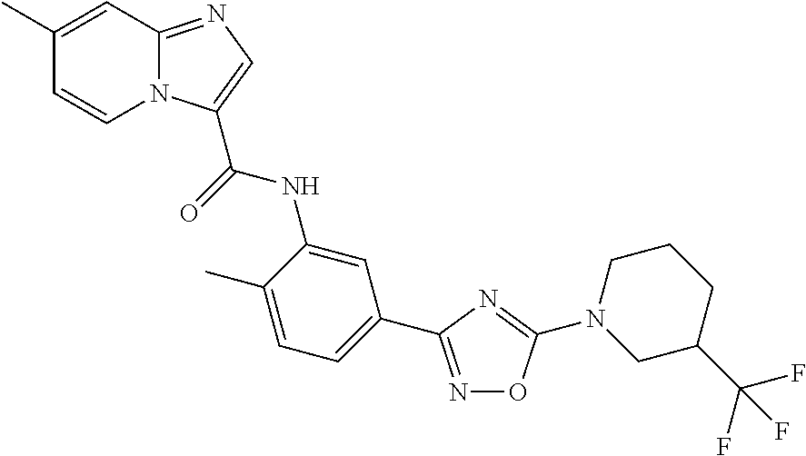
N1=C(C2=CC=C(C)C(NC(=O)C3=CN=C4N3C=CC(C)=C4)=C2)N=C(N2CC(C(F)(F)F)CCC2)O1
